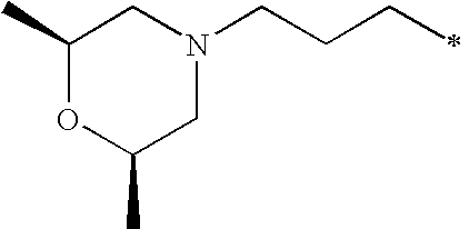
C1(C)OC(C)CN(CCCC)C1
